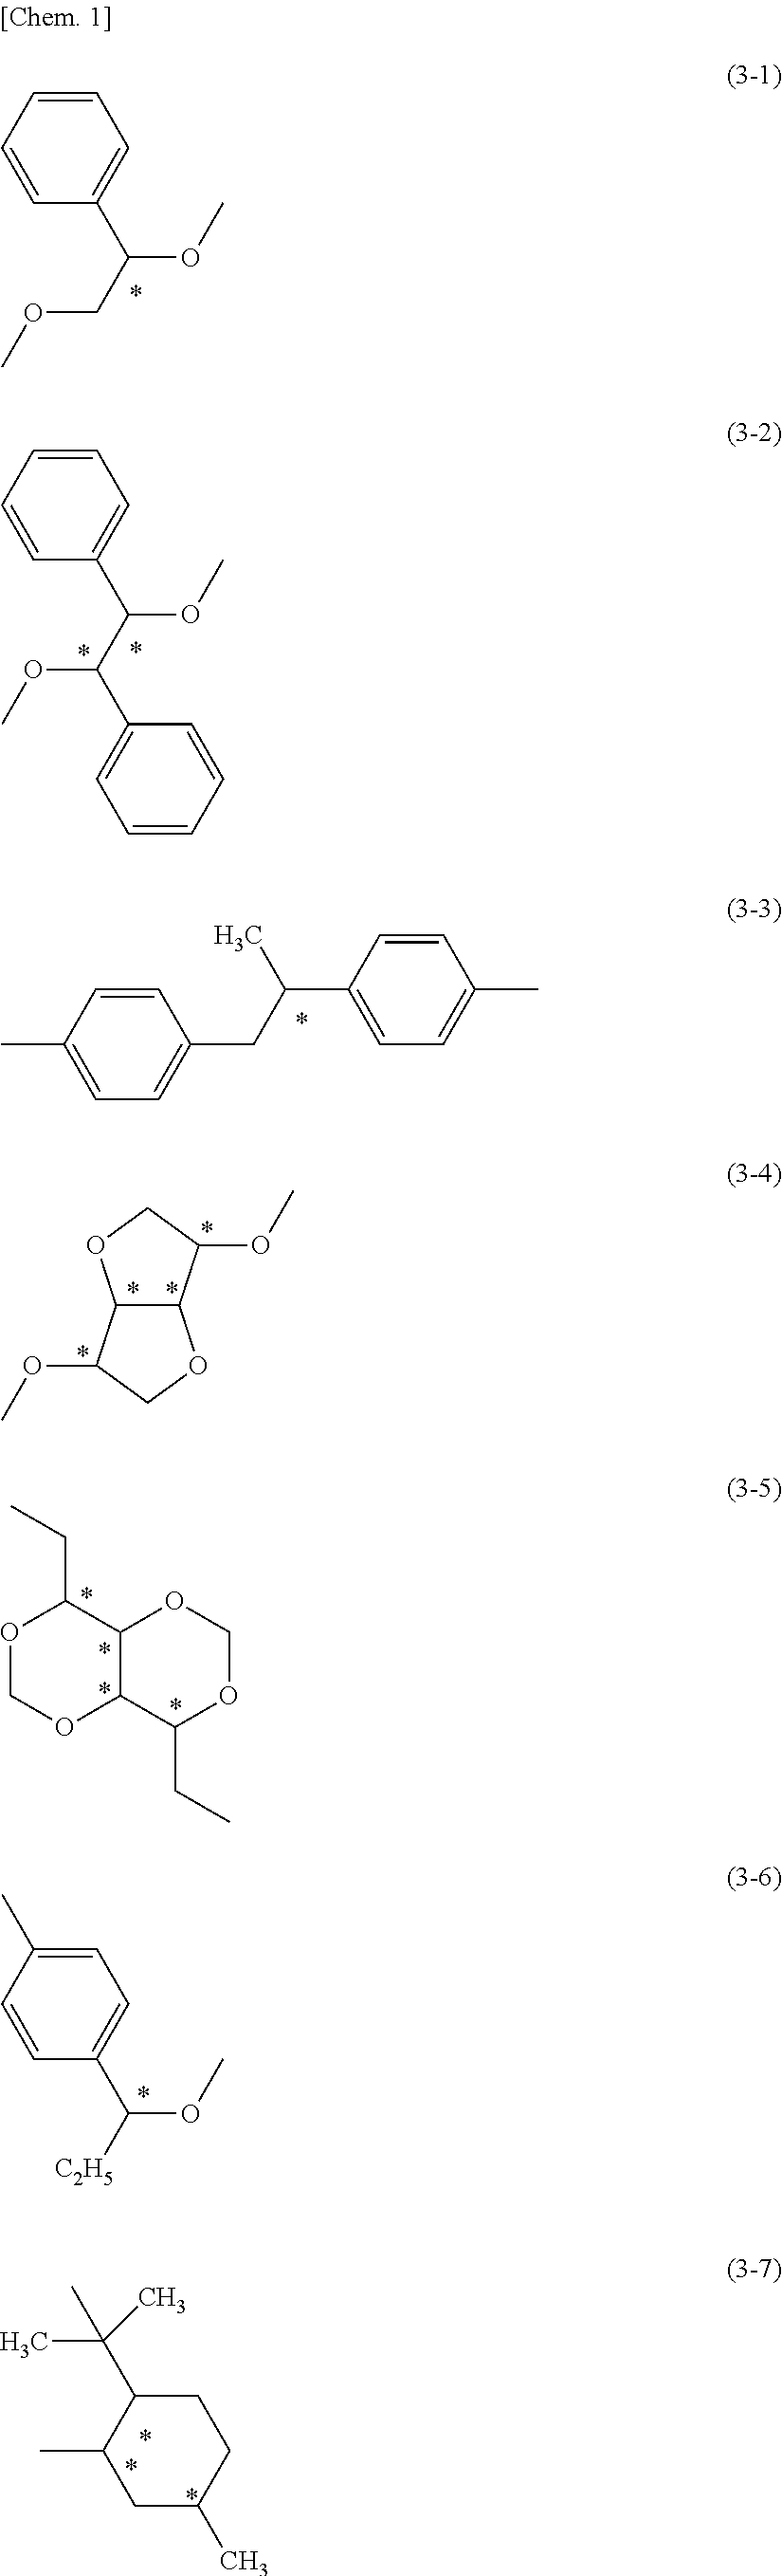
C1=CC(C(COC)OC)=CC=C1.CC(CC1=CC=C(C)C=C1)C1=CC=C(C)C=C1.C12C(C(OC)CO1)OCC2OC.C1=CC(C(C(OC)C2=CC=CC=C2)OC)=CC=C1.O1COC2C(C1CC)OCOC2CC.C1=CC(C([C2H5])OC)=CC=C1C.C1C(C)CCC(C(C)(C)C)C1C
